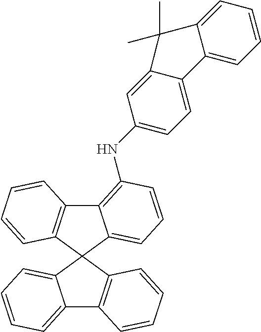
C12=CC=CC=C1C1(C3=C2C=CC=C3)C2=CC=CC(NC3=CC=C4C(=C3)C(C)(C)C3=CC=CC=C43)=C2C2=C1C=CC=C2
